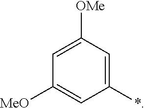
C1=C([OMe])C=C(*)C=C1[MeO]
